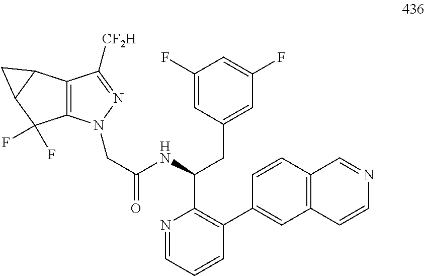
C12=C(C([CF2H])=NN1CC(=O)NC(CC1=CC(F)=CC(F)=C1)C1=C(C3=CC4=C(C=C3)C=NC=C4)C=CC=N1)C1C(C2(F)F)C1
